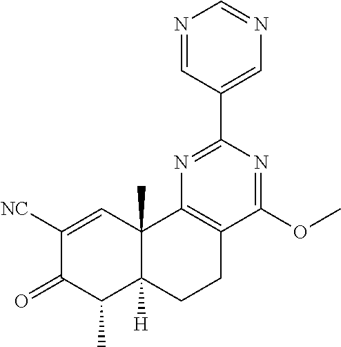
C1([NC])=CC2(C)C([H])(C(C)C1=O)CCC1=C2N=C(C2=CN=CN=C2)N=C1OC
